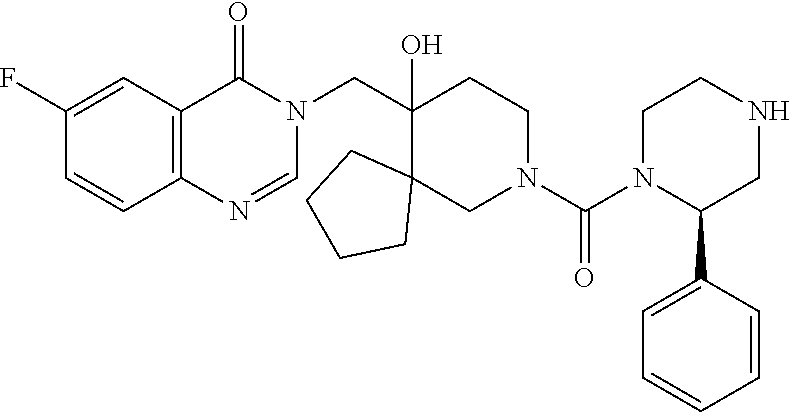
C12=C(C(=O)N(CC3(O)C4(CN(C(N5C(C6=CC=CC=C6)CNCC5)=O)CC3)CCCC4)C=N1)C=C(F)C=C2
